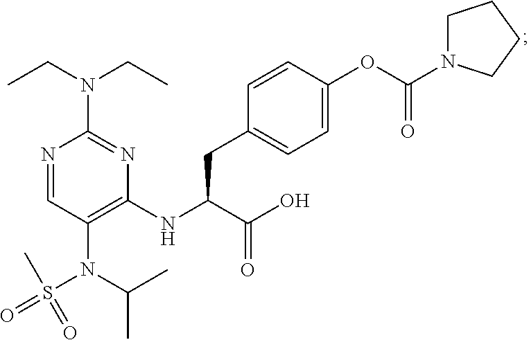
N1=CC(N(C(C)C)S(=O)(=O)C)=C(NC(C(O)=O)CC2=CC=C(OC(N3CCCC3)=O)C=C2)N=C1N(CC)CC
